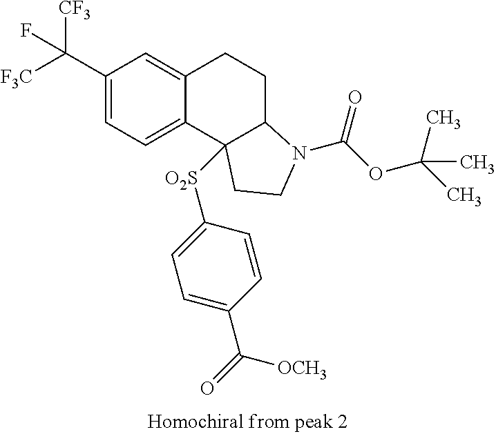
C1(C([F3C])([CF3])F)=CC=C2C(=C1)CCC1C2([O2S]C2=CC=C(C(=O)[OCH3])C=C2)CCN1C(OC(C)(C)C)=O
